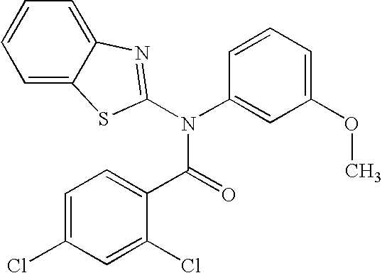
C1=C2C(=CC=C1)N=C(N(C1=CC(OC)=CC=C1)C(=O)C1=CC=C(Cl)C=C1Cl)S2
